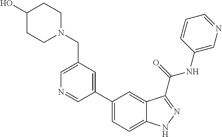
C1(CN2CCC(O)CC2)=CN=CC(C2=CC=C3C(=C2)C(C(NC2=CN=CC=C2)=O)=NN3)=C1
